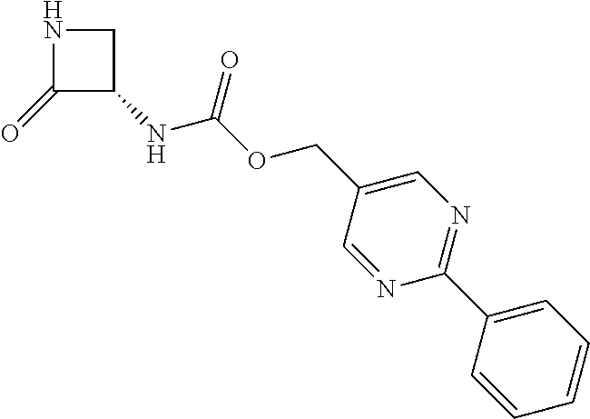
C1(=O)C(NC(OCC2=CN=C(C3=CC=CC=C3)N=C2)=O)CN1
